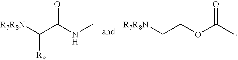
[R7R8N]C(C(NC)=O)[R9].[R7R8N]CCOC(C)=O
